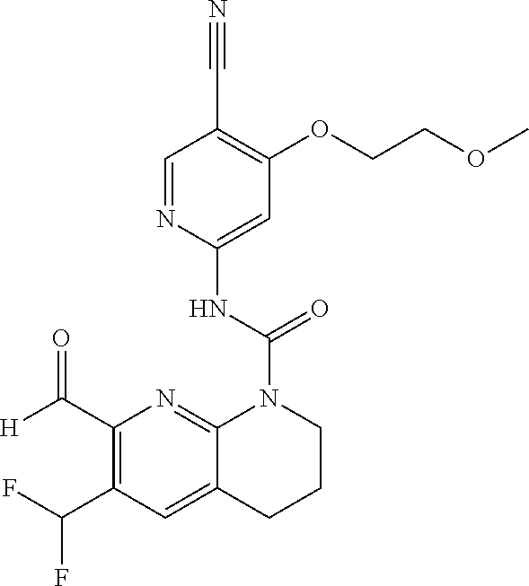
C1(C#N)=C(OCCOC)C=C(NC(=O)N2C3=NC(C([H])=O)=C(C(F)F)C=C3CCC2)N=C1
